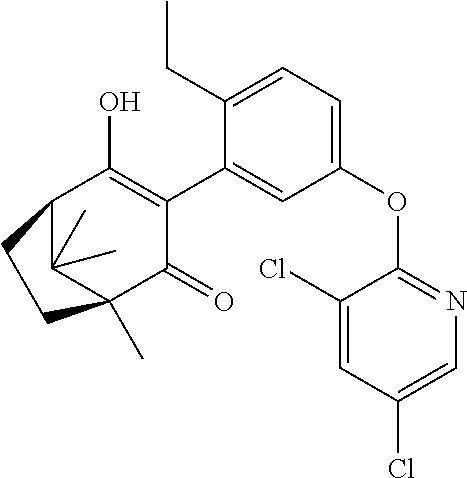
C1(OC2=NC=C(Cl)C=C2Cl)=CC=C(CC)C(C2=C(O)C3C(C)(C)C(C)(C2=O)CC3)=C1
